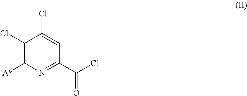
C1(Cl)=C([A6])N=C(C(Cl)=O)C=C1Cl
